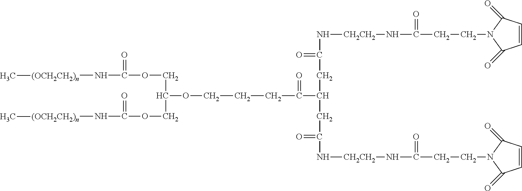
N([CH2CH2]NC(=O)CCN1C(=O)C=CC1=O)C(CC(C(CCCOC(COC(N[(OCH2CH2)n]C)=O)COC(N[(OCH2CH2)n]C)=O)=O)CC(=O)N[CH2CH2]NC(=O)CCN1C(=O)C=CC1=O)=O
